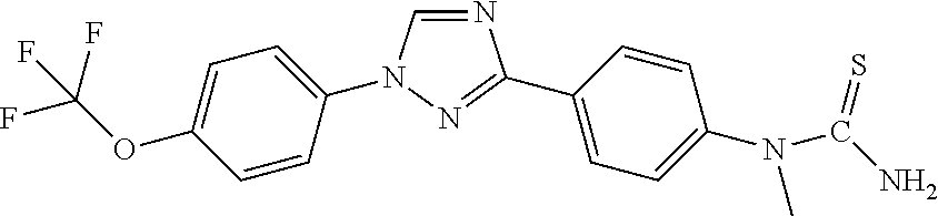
C1=CC(N2C=NC(C3=CC=C(N(C)C(N)=S)C=C3)=N2)=CC=C1OC(F)(F)F
